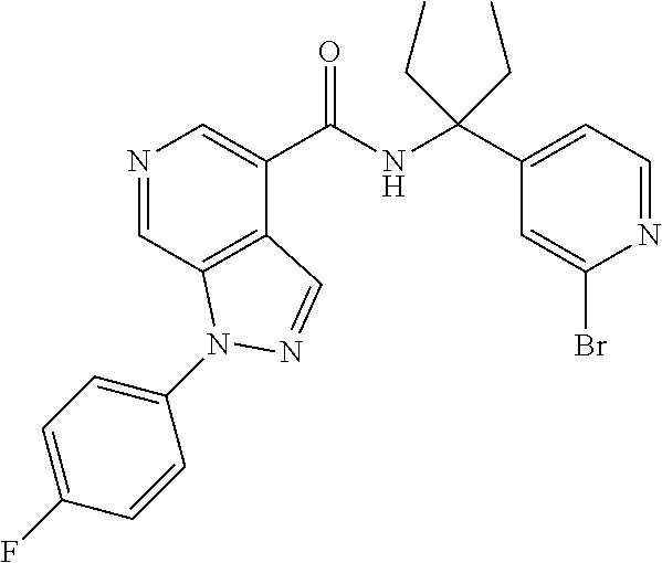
N1=CC2=C(C(C(NC(C3=CC=NC(Br)=C3)(CC)CC)=O)=C1)C=NN2C1=CC=C(F)C=C1
